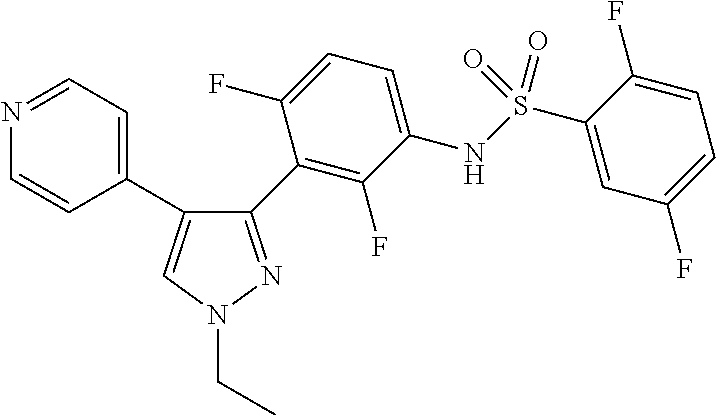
C1(C2=NN(CC)C=C2C2=CC=NC=C2)=C(F)C(NS(C2=CC(F)=CC=C2F)(=O)=O)=CC=C1F
